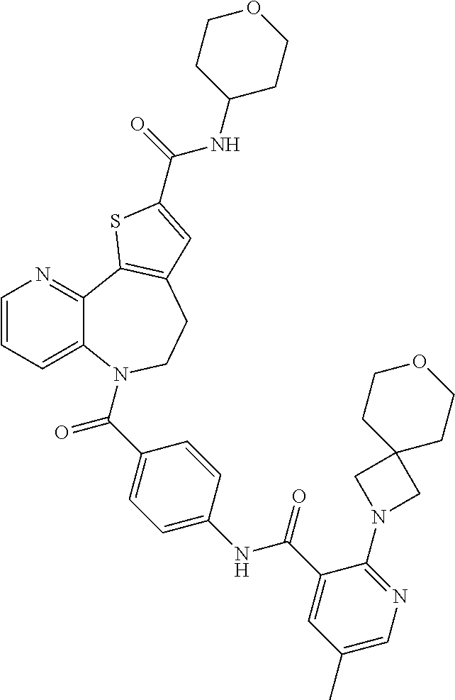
C1=CC=C2C(=N1)C1=C(CCN2C(C2=CC=C(NC(C3=CC(C)=CN=C3N3CC4(C3)CCOCC4)=O)C=C2)=O)C=C(C(=O)NC2CCOCC2)S1
